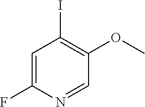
C1=C(F)N=CC(OC)=C1I
